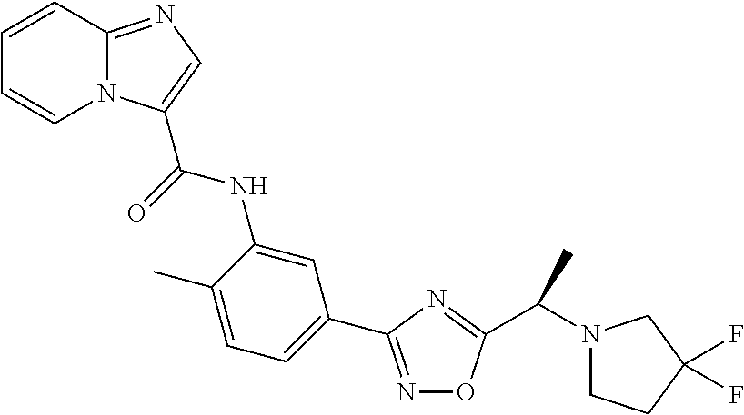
N1=C(C2=CC=C(C)C(NC(=O)C3=CN=C4N3C=CC=C4)=C2)N=C(C(C)N2CCC(F)(F)C2)O1
